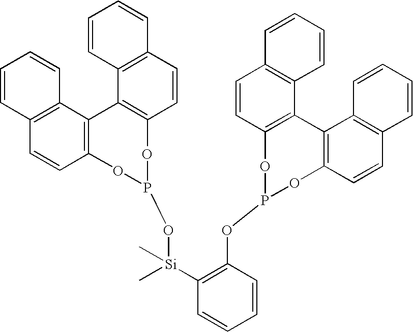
C12=C(C=CC3=C1C1=C(C=CC4=C1C=CC=C4)OP(O[Si](C1=C(OP4OC5=C(C6=C(C=C5)C=CC=C6)C5=C(O4)C=CC4=C5C=CC=C4)C=CC=C1)(C)C)O3)C=CC=C2
